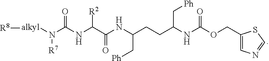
C1(COC(NC(CCC(NC(C(NC(N([R7])[alkyl][R8])=O)[R2])=O)C[Ph])C[Ph])=O)=CN=CS1
